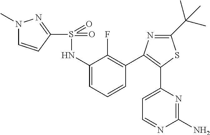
C1(S(=O)(NC2=CC=CC(C3=C(C4=CC=NC(N)=N4)SC(C(C)(C)C)=N3)=C2F)=O)=NN(C)C=C1
